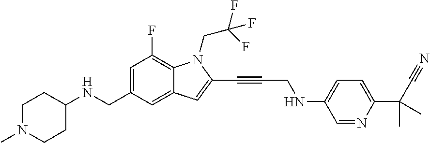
C1=C(CNC2CCN(C)CC2)C=C2C(=C1F)N(CC(F)(F)F)C(C#CCNC1=CC=C(C(C)(C)C#N)N=C1)=C2
